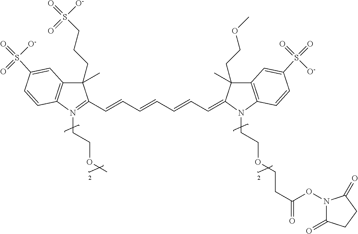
C1(C)(CCCS(=O)([O-])=O)C2=C(N(CCOC)=C1C=CC=CC=CC=C1C(C)(CCOC)C3=C(N1CCOCCC(=O)ON1C(=O)CCC1=O)C=CC(S(=O)(=O)[O-])=C3)C=CC(S(=O)([O-])=O)=C2
